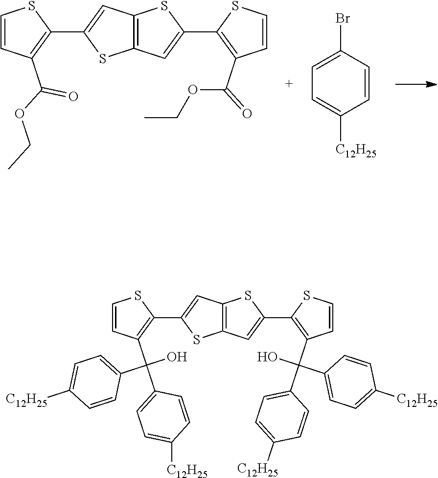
C1=CC(C(OCC)=O)=C(C2=CC3=C(S2)C=C(C2=C(C(=O)OCC)C=CS2)S3)S1.C1=CC(Br)=CC=C1[C12H25].C1=CC(C(C2=CC=C([C12H25])C=C2)(O)C2=CC=C([C12H25])C=C2)=C(C2=CC3=C(S2)C=C(C2=C(C(C4=CC=C([C12H25])C=C4)(O)C4=CC=C([C12H25])C=C4)C=CS2)S3)S1
